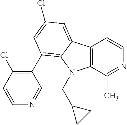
C12=C(C(C)=NC=C1)N(CC1CC1)C1=C(C3=C(Cl)C=CN=C3)C=C(Cl)C=C21
